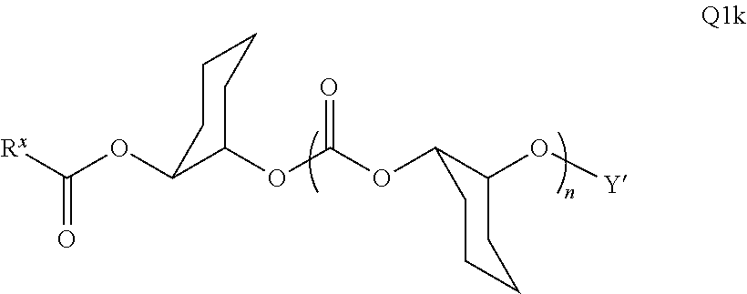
O(C1C(OC(OC2C(O[Y])CCCC2)=O)CCCC1)C([Rx])=O
